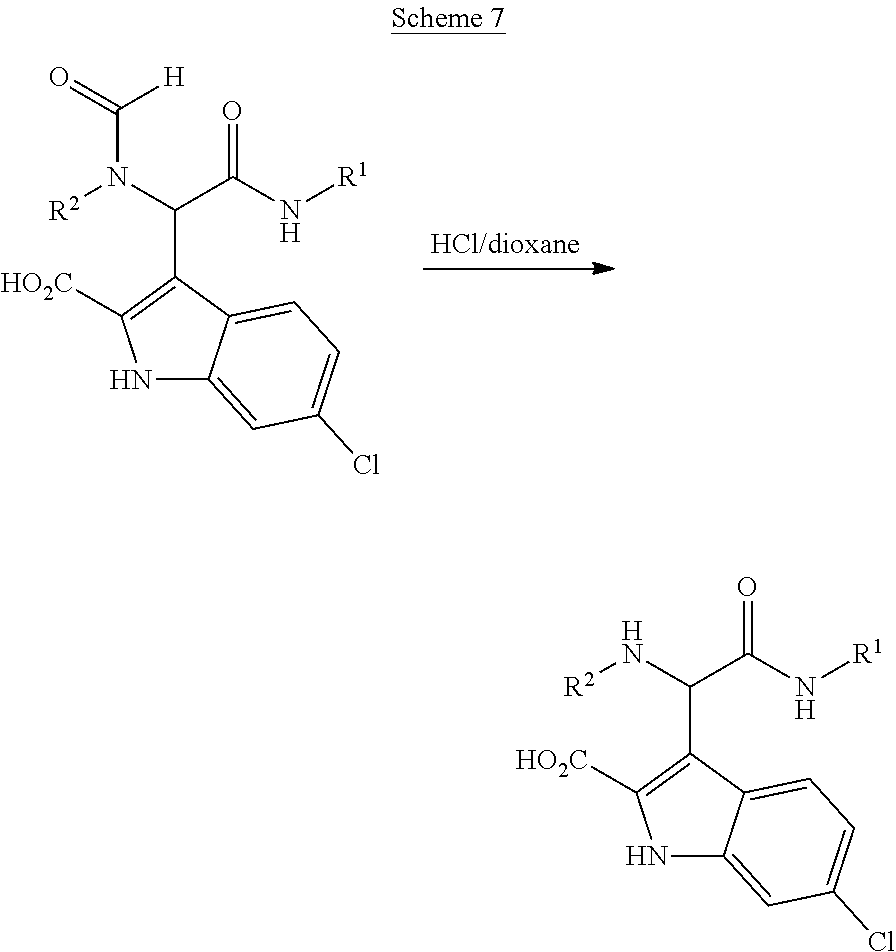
N1C2=CC(Cl)=CC=C2C(C(C(=O)N[R1])N[R2])=C1[HO2C].N1C2=CC(Cl)=CC=C2C(C(C(=O)N[R1])N(C([H])=O)[R2])=C1[HO2C]
